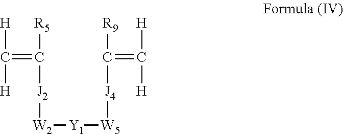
[H]C([H])=C([J2][W2][Y1][W5][J4]C([R9])=C([H])[H])[R5]
